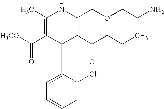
C1(C)=C(C(=O)[H3CO])C(C2=CC=CC=C2Cl)C(C(CCC)=O)=C(COCCN)N1
